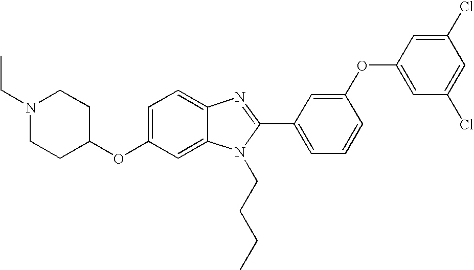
N1(CC)CCC(OC2=CC=C3C(=C2)N(CCCC)C(C2=CC=CC(OC4=CC(Cl)=CC(Cl)=C4)=C2)=N3)CC1
